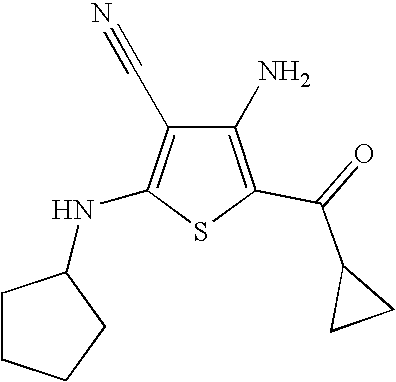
C1(N)=C(C(=O)C2CC2)SC(NC2CCCC2)=C1C#N
